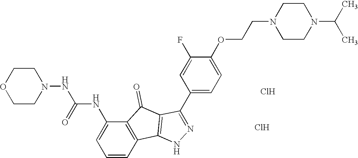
Cl.Cl.O1CCN(NC(NC2=CC=CC3=C2C(=O)C2=C3NN=C2C2=CC=C(OCCN3CCN(C(C)C)CC3)C(F)=C2)=O)CC1
